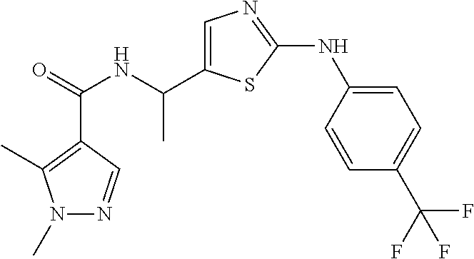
C(=O)(NC(C)C1=CN=C(NC2=CC=C(C(F)(F)F)C=C2)S1)C1=C(C)N(C)N=C1
